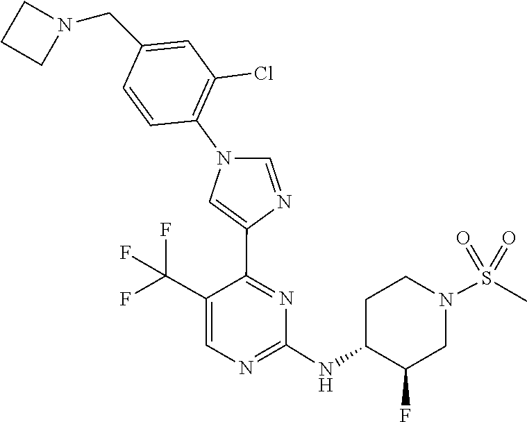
C1(NC2C(F)CN(S(=O)(=O)C)CC2)=NC=C(C(F)(F)F)C(C2=CN(C3=C(Cl)C=C(CN4CCC4)C=C3)C=N2)=N1
